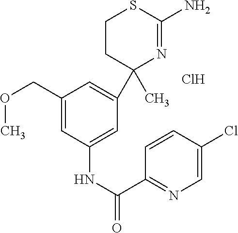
C1(COC)=CC(NC(=O)C2=NC=C(Cl)C=C2)=CC(C2(C)N=C(N)SCC2)=C1.Cl
